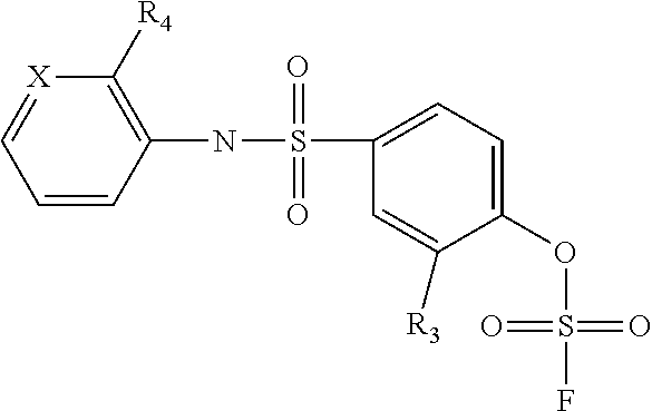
C1(S(NC2=C([R4])[X]=CC=C2)(=O)=O)=CC=C(OS(=O)(F)=O)C([R3])=C1
